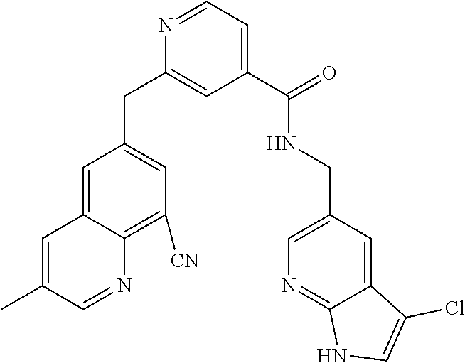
C1=C(C)C=NC2=C([CN])C=C(CC3=CC(C(NCC4=CN=C5C(=C4)C(Cl)=CN5)=O)=CC=N3)C=C12
